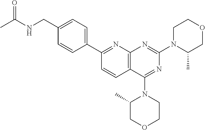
CC(NCC1=CC=C(C2=NC3=C(C=C2)C(N2C(C)COCC2)=NC(N2C(C)COCC2)=N3)C=C1)=O
